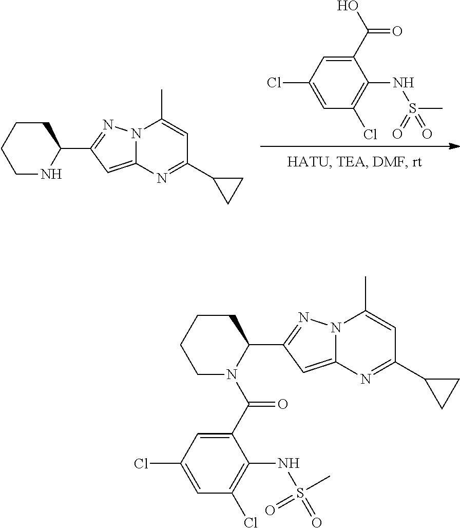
C(=O)(O)C1=CC(Cl)=CC(Cl)=C1NS(=O)(=O)C.C1CCCC(C2=NN3C(=C2)N=C(C2CC2)C=C3C)N1.C1CCCC(C2=NN3C(=C2)N=C(C2CC2)C=C3C)N1C(=O)C1=CC(Cl)=CC(Cl)=C1NS(=O)(=O)C
